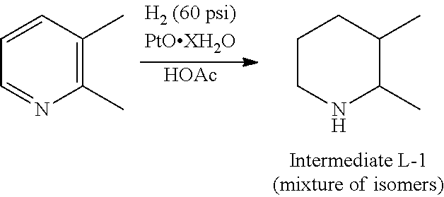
[HOAc].C1CNC(C)C(C)C1.C1=CC(C)=C(C)N=C1
